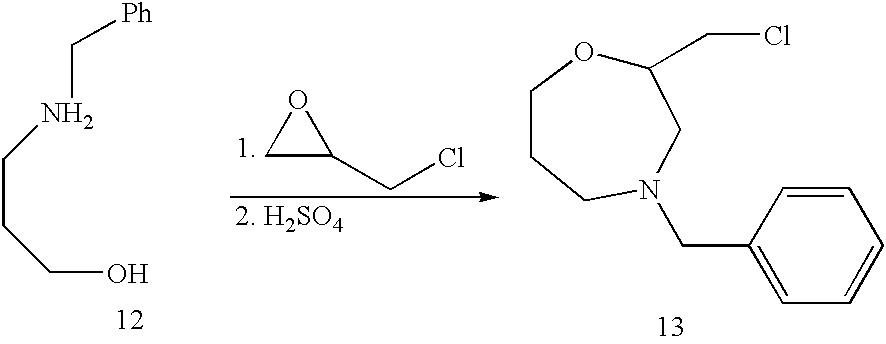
N(CCCO)C[Ph].C1C(CCl)O1.C1=CC(CN2CCCOC(CCl)C2)=CC=C1
